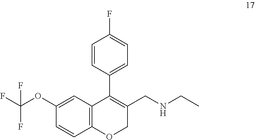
C12=C(C=C(OC(F)(F)F)C=C1)C(C1=CC=C(F)C=C1)=C(CNCC)CO2
